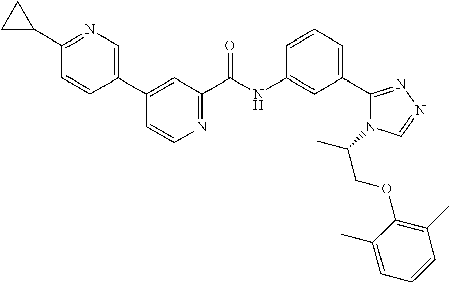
C1(C2=CN=C(C3CC3)C=C2)=CC(C(NC2=CC(C3=NN=CN3C(C)COC3=C(C)C=CC=C3C)=CC=C2)=O)=NC=C1
